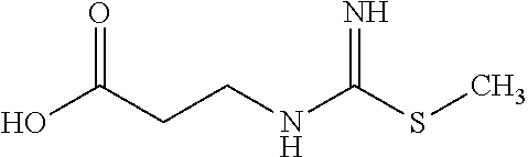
OC(CCNC(SC)=N)=O
